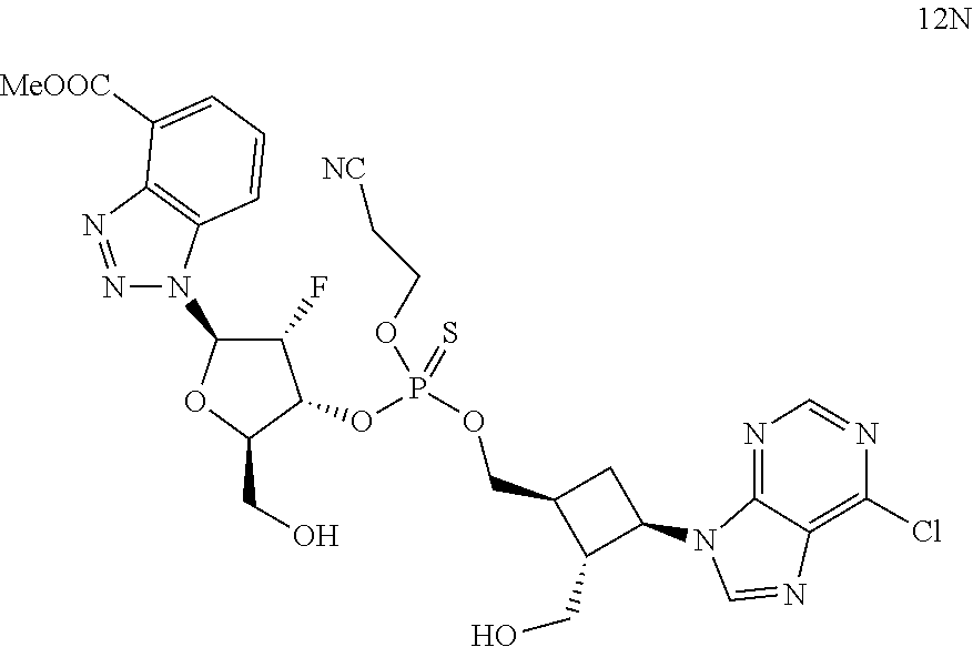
N1=NC2=C(N1C1OC(CO)C(OP(OCC3C(CO)C(N4C=NC5=C(Cl)N=CN=C45)C3)(OCC[NC])=S)C1F)C=CC=C2[MeOOC]
